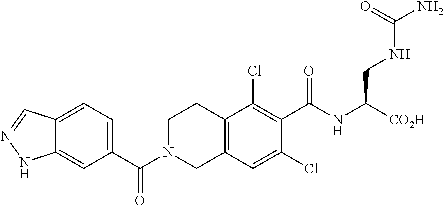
C12=CC=C(C(N3CC4=C(CC3)C(Cl)=C(C(NC([CO2H])CNC(N)=O)=O)C(Cl)=C4)=O)C=C1NN=C2
